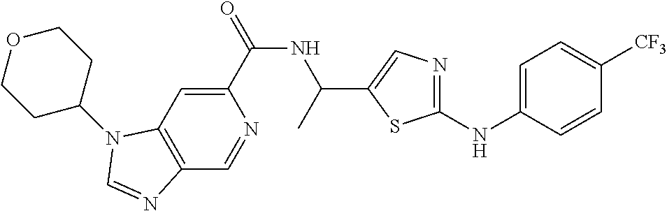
C1(C(=O)NC(C)C2=CN=C(NC3=CC=C([CF3])C=C3)S2)=CC2=C(C=N1)N=CN2C1CCOCC1
